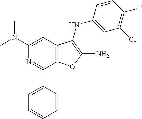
C1(C2=CC=CC=C2)=NC(N(C)C)=CC2=C1OC(N)=C2NC1=CC(Cl)=C(F)C=C1
